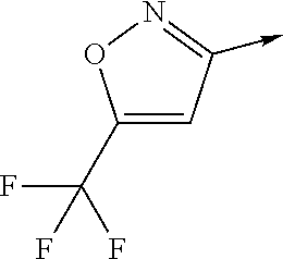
C1(C(F)(F)F)=CC(->C)=NO1
